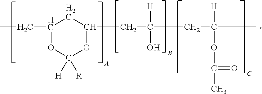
C1(CC)OC([H])([R])OC(CC(CC(C)([H])OC(=O)C)([H])O)C1
